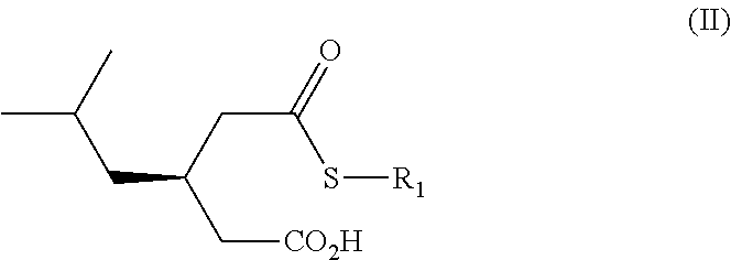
CC(C)CC(CC(S[R1])=O)C[CO2H]
